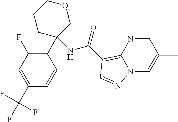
C1(C(F)(F)F)=CC(F)=C(C2(NC(=O)C3=C4N(C=C(C)C=N4)N=C3)COCCC2)C=C1
